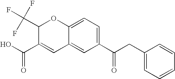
C1(C(F)(F)F)C(C(=O)O)=CC2=CC(C(CC3=CC=CC=C3)=O)=CC=C2O1
